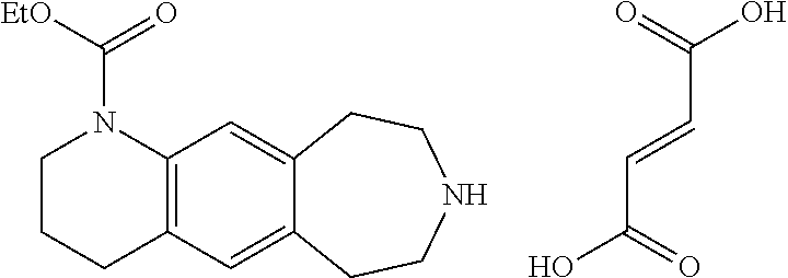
OC(=O)C=CC(O)=O.C1CCC2=C(N1C([EtO])=O)C=C1C(=C2)CCNCC1
